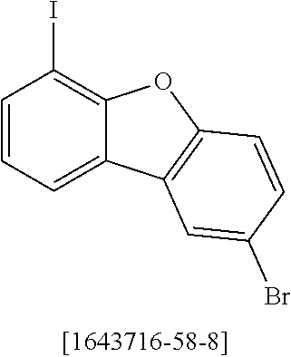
C1=CC=C2C(=C1I)OC1=C2C=C(Br)C=C1
